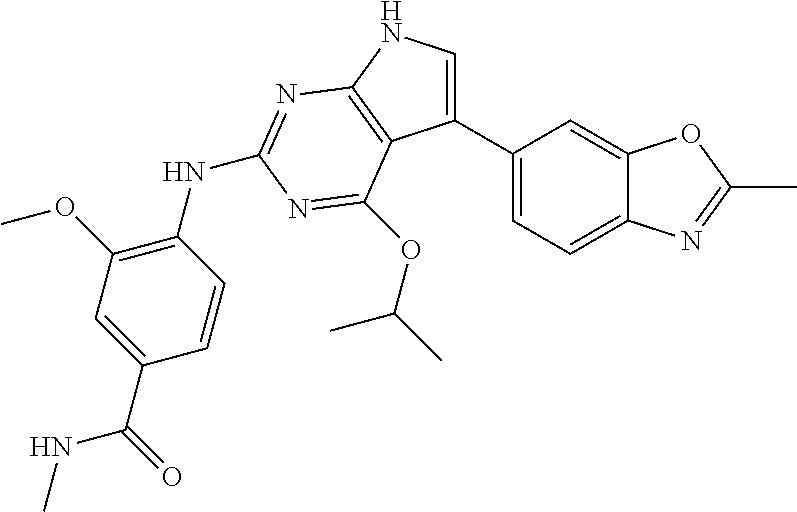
C1(C2=CC=C3C(=C2)OC(C)=N3)=CNC2=C1C(OC(C)C)=NC(NC1=C(OC)C=C(C(=O)NC)C=C1)=N2
